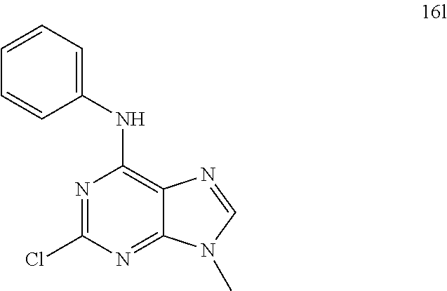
N1=C(Cl)N=C2C(=C1NC1=CC=CC=C1)N=CN2C
